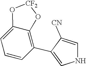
C1([CN])=CNC=C1C1=C2C(=CC=C1)O[CF2]O2
